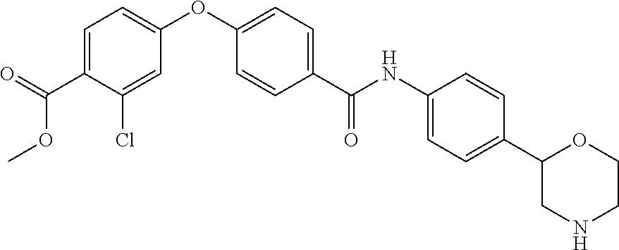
C1=C(C(=O)OC)C(Cl)=CC(OC2=CC=C(C(NC3=CC=C(C4CNCCO4)C=C3)=O)C=C2)=C1
